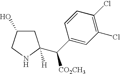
C1C(O)CNC1(C(C1=CC(Cl)=C(Cl)C=C1)[CO2CH3])[H]
